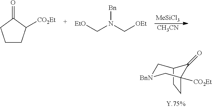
C1[BnN]CC2([CO2Et])C(=O)C1CC2.[MeSiCl3].[CH3CN].C1CC([CO2Et])C(=O)C1.C(N(C[OEt])[Bn])[EtO]
